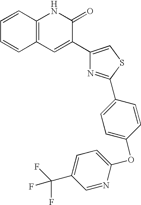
C12=C(C=C(C3=CSC(C4=CC=C(OC5=CC=C(C(F)(F)F)C=N5)C=C4)=N3)C(=O)N1)C=CC=C2
